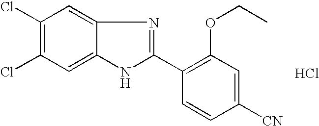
C1(Cl)=C(Cl)C=C2C(=C1)N=C(C1=C(OCC)C=C([CN])C=C1)N2.Cl
